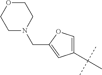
C1(C(C)(C)C)=COC(CN2CCOCC2)=C1
